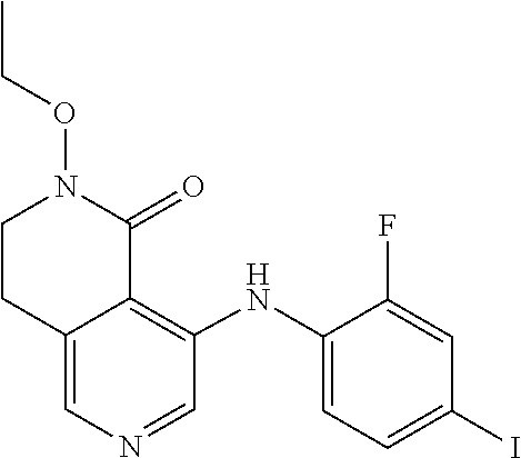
N1(OCC)CCC2=CN=CC(NC3=CC=C(I)C=C3F)=C2C1=O
